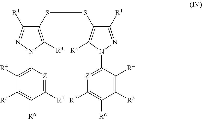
C1([R1])=NN(C2=[Z]C([R7])=C([R6])C([R5])=C2[R4])C([R3])=C1SSC1=C([R3])N(C2=C([R4])C([R5])=C([R6])C([R7])=[Z]2)N=C1[R1]
